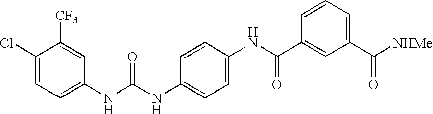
C1(NC(NC2=CC=C(NC(C3=CC(C([NHMe])=O)=CC=C3)=O)C=C2)=O)=CC=C(Cl)C([CF3])=C1
